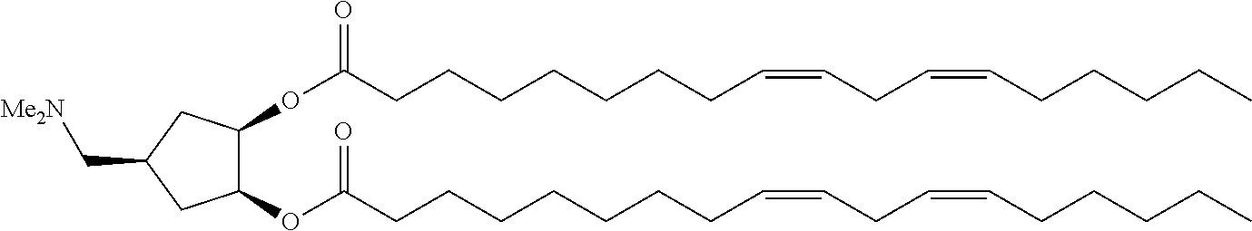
C(CCCCC=CCC=CCCCCC)CCC(OC1C(OC(CCCCCCCC=CCC=CCCCCC)=O)CC(C[Me2N])C1)=O
